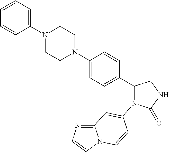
C1(=O)NCC(C2=CC=C(N3CCN(C4=CC=CC=C4)CC3)C=C2)N1C1=CC2=NC=CN2C=C1
